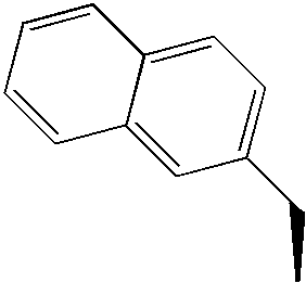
C1=CC=CC2=CC=C(CC)C=C12
